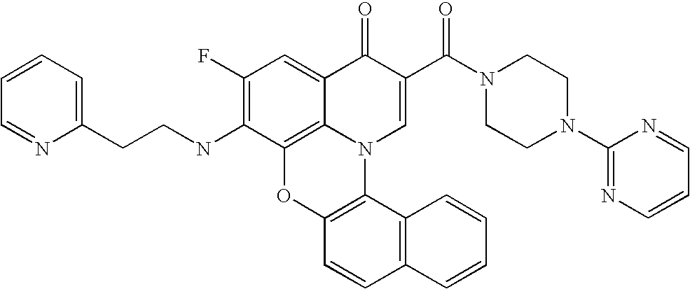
C1(F)=C(NCCC2=CC=CC=N2)C2=C3C(=C1)C(=O)C(C(N1CCN(C4=NC=CC=N4)CC1)=O)=CN3C1=C(O2)C=CC2=C1C=CC=C2
